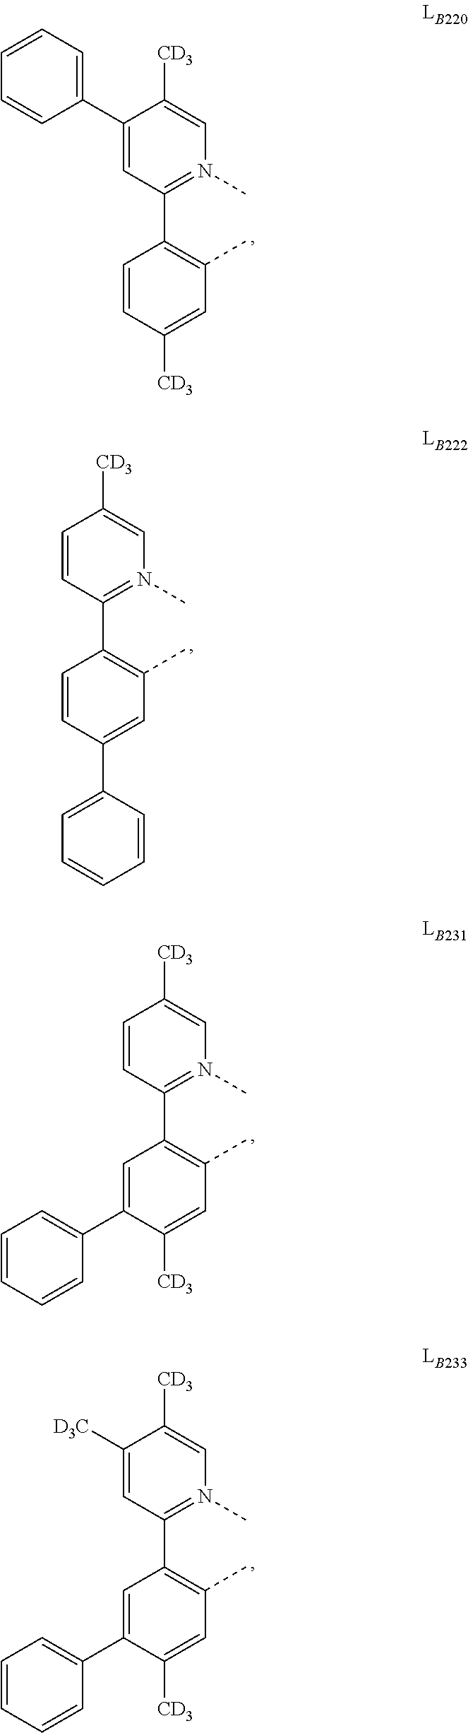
C1=CC([CD3])=CC(C)=C1C1=N(C)C=C([CD3])C(C2=CC=CC=C2)=C1.C1=CC(C2=CC=CC=C2)=CC(C)=C1C1=N(C)C=C([CD3])C=C1.C1=C(C2=CC=CC=C2)C([CD3])=CC(C)=C1C1=N(C)C=C([CD3])C=C1.C1=C(C2=CC=CC=C2)C([CD3])=CC(C)=C1C1=N(C)C=C([CD3])C([D3C])=C1
